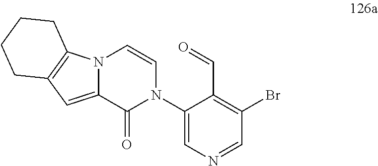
BrC1=C(C=O)C(N2C=CN3C(=CC4=C3CCCC4)C2=O)=CN=C1
